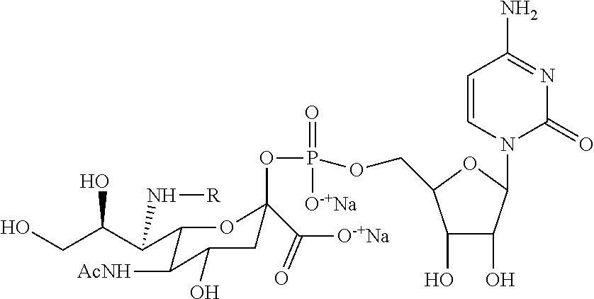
C1(C(C(CO)O)N[R])C([AcNH])C(O)CC(C([O-+Na])=O)(OP(OCC2C(O)C(O)C(N3C(=O)N=C(N)C=C3)O2)(=O)[O-+Na])O1
